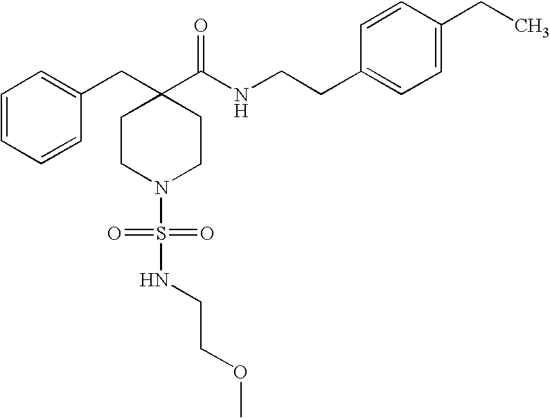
C1(CC2=CC=CC=C2)(C(NCCC2=CC=C(CC)C=C2)=O)CCN(S(NCCOC)(=O)=O)CC1
